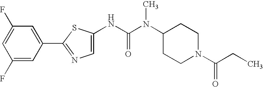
C1(F)=CC(F)=CC(C2=NC=C(NC(N(C3CCN(C(CC)=O)CC3)C)=O)S2)=C1
